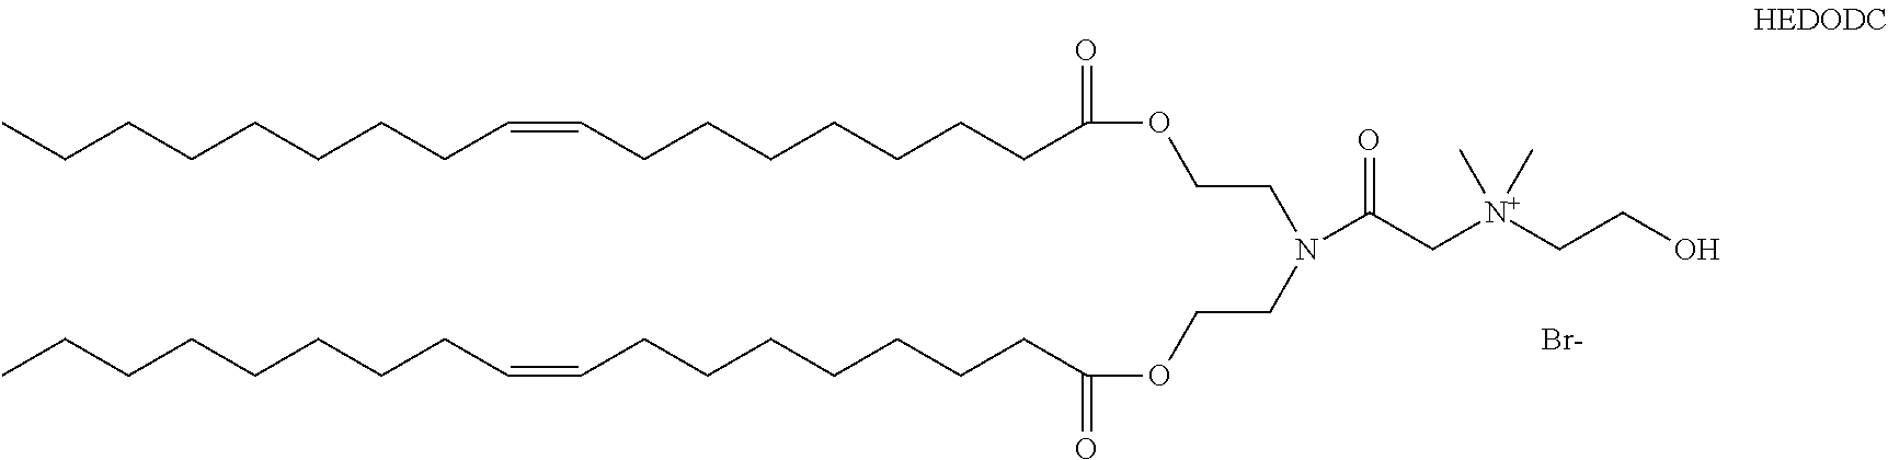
C(CCCCCCCC(=O)OCCN(CCOC(=O)CCCCCCCC=CCCCCCCCC)C(C[N+](C)(C)CCO)=O)=CCCCCCCCC.[Br-]
